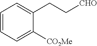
C1=CC=C([CO2Me])C(CC[CHO])=C1
